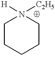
C1CCCCN1([C2H5])[H]
